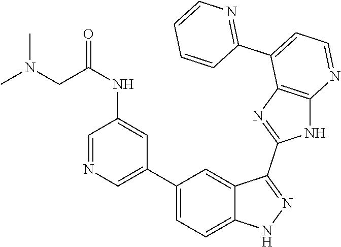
C1(C2=CC=C3C(=C2)C(C2=NC4=C(N2)N=CC=C4C2=NC=CC=C2)=NN3)=CN=CC(NC(=O)CN(C)C)=C1
